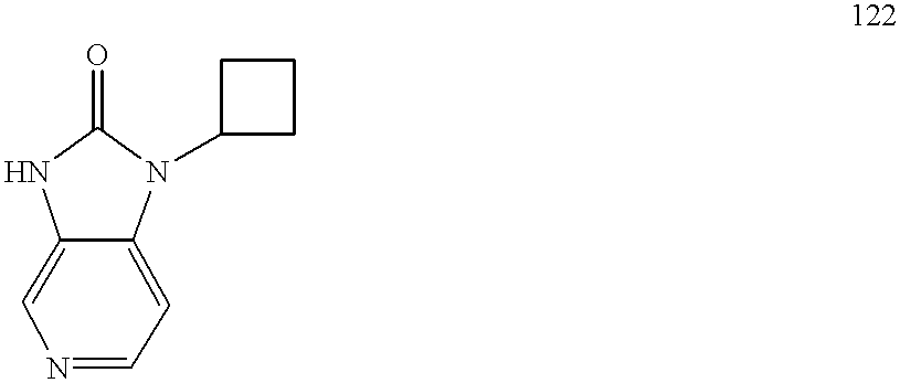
C1=C2C(=CC=N1)N(C1CCC1)C(=O)N2
